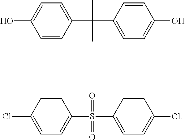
OC1=CC=C(C(C)(C)C2=CC=C(O)C=C2)C=C1.C1=CC(Cl)=CC=C1S(C1=CC=C(Cl)C=C1)(=O)=O
